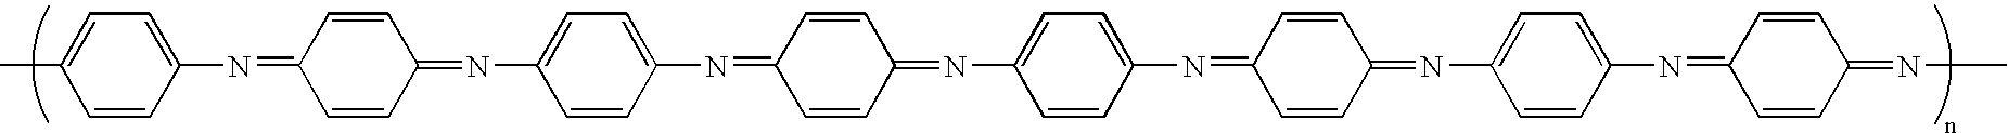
CC1=CC=C(N=C2C=CC(=NC3=CC=C(N=C4C=CC(=NC5=CC=C(N=C6C=CC(=NC7=CC=C(N=C8C=CC(=NC)C=C8)C=C7)C=C6)C=C5)C=C4)C=C3)C=C2)C=C1
